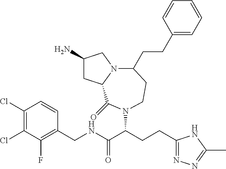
C1(N)CC2N(C1)C(CCC1=CC=CC=C1)CCN(C(CCC1=NN=C(C)N1)C(NCC1=C(F)C(Cl)=C(Cl)C=C1)=O)C2=O
